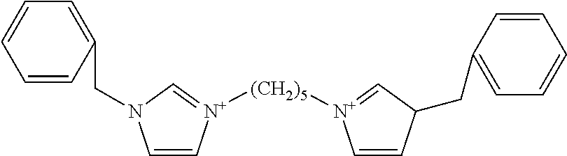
C1=C[N+]([(CH2)5][N+]2=CC(CC3=CC=CC=C3)C=C2)=CN1CC1=CC=CC=C1
